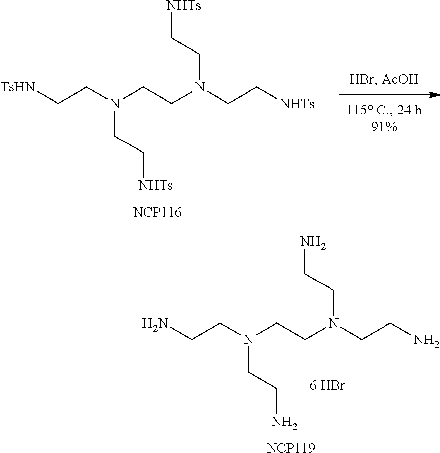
NCCN(CCN(CCN)CCN)CCN.[NCP119].[TsHN]CCN(CCN(CC[NHTs])CC[NHTs])CC[NHTs].[NCP116]
